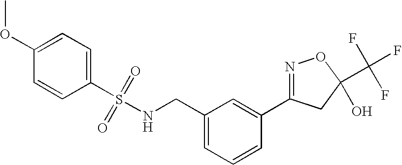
S(NCC1=CC=CC(C2=NOC(C(F)(F)F)(O)C2)=C1)(C1=CC=C(OC)C=C1)(=O)=O
